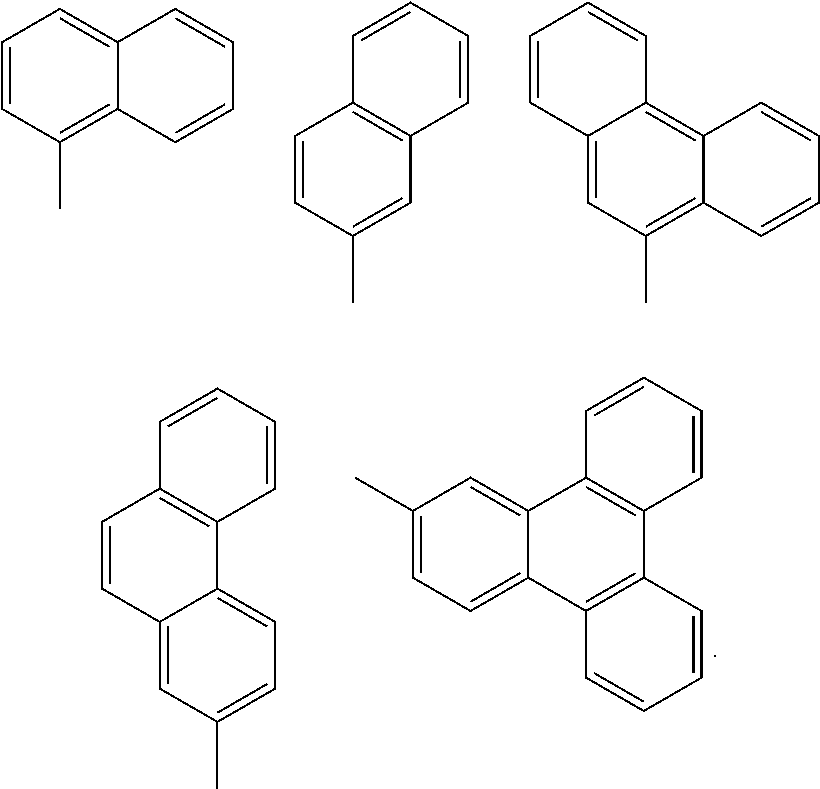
C1=CC(C)=C2C(=C1)C=CC=C2.C1=CC(C)=CC2=C1C=CC=C2.C12=CC(C)=C3C(=C1C=CC=C2)C=CC=C3.C12=CC(C)=CC=C1C1=C(C=C2)C=CC=C1.C1(C)=CC=C2C(=C1)C1=C(C3=C2C=CC=C3)C=CC=C1
